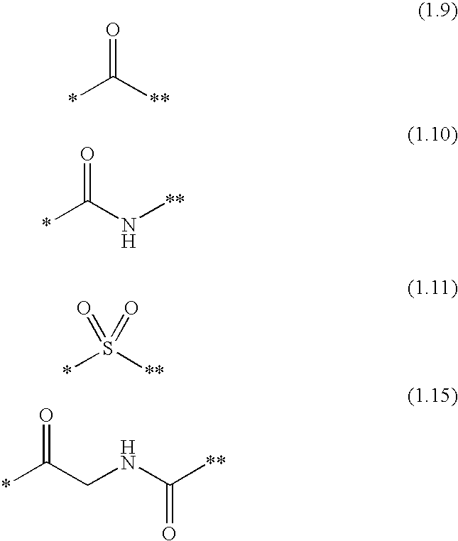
*C([**])=O.*C(N[**])=O.*S([**])(=O)=O.*C(CNC([**])=O)=O
